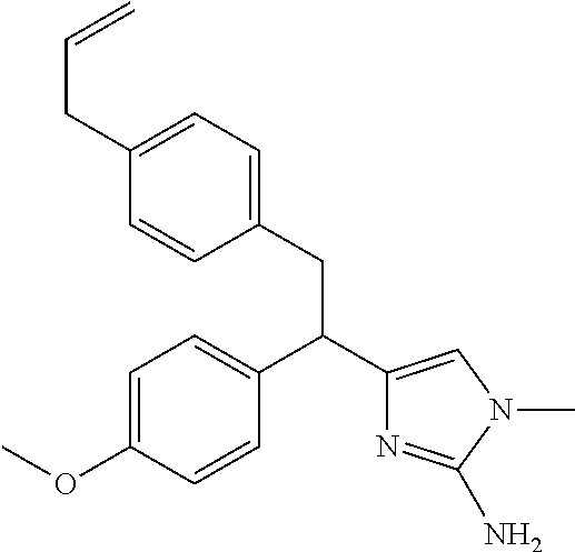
C1=C(OC)C=CC(C(C2=CN(C)C(N)=N2)CC2=CC=C(CC=C)C=C2)=C1
